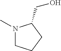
N1(C)CCCC1CO
